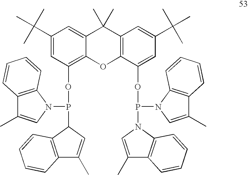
C1(P(OC2=C3C(=CC(C(C)(C)C)=C2)C(C)(C)C2=C(O3)C(OP(N3C=C(C)C4=C3C=CC=C4)N3C=C(C)C4=C3C=CC=C4)=CC(C(C)(C)C)=C2)N2C3=C(C(C)=C2)C=CC=C3)C2=C(C(C)=C1)C=CC=C2
